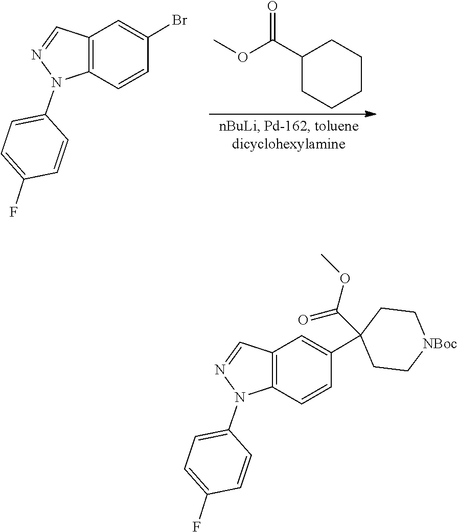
N1=CC2=C(N1C1=CC=C(F)C=C1)C=CC(Br)=C2.C1(C(OC)=O)CCCCC1.N1=CC2=C(N1C1=CC=C(F)C=C1)C=CC(C1(C(OC)=O)CC[NBoc]CC1)=C2
